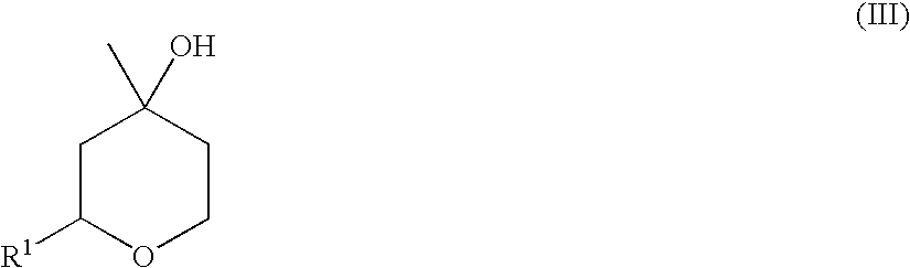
C1C([R1])OCCC1(O)C
